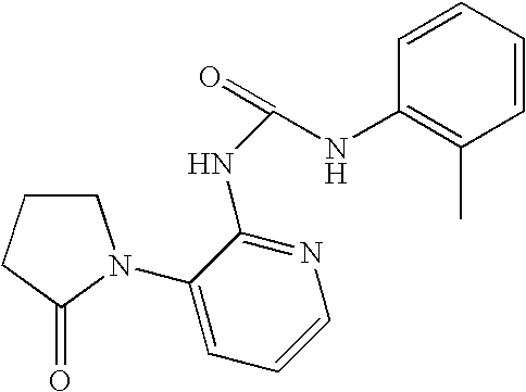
C1=CN=C(NC(=O)NC2=C(C)C=CC=C2)C(N2CCCC2=O)=C1
